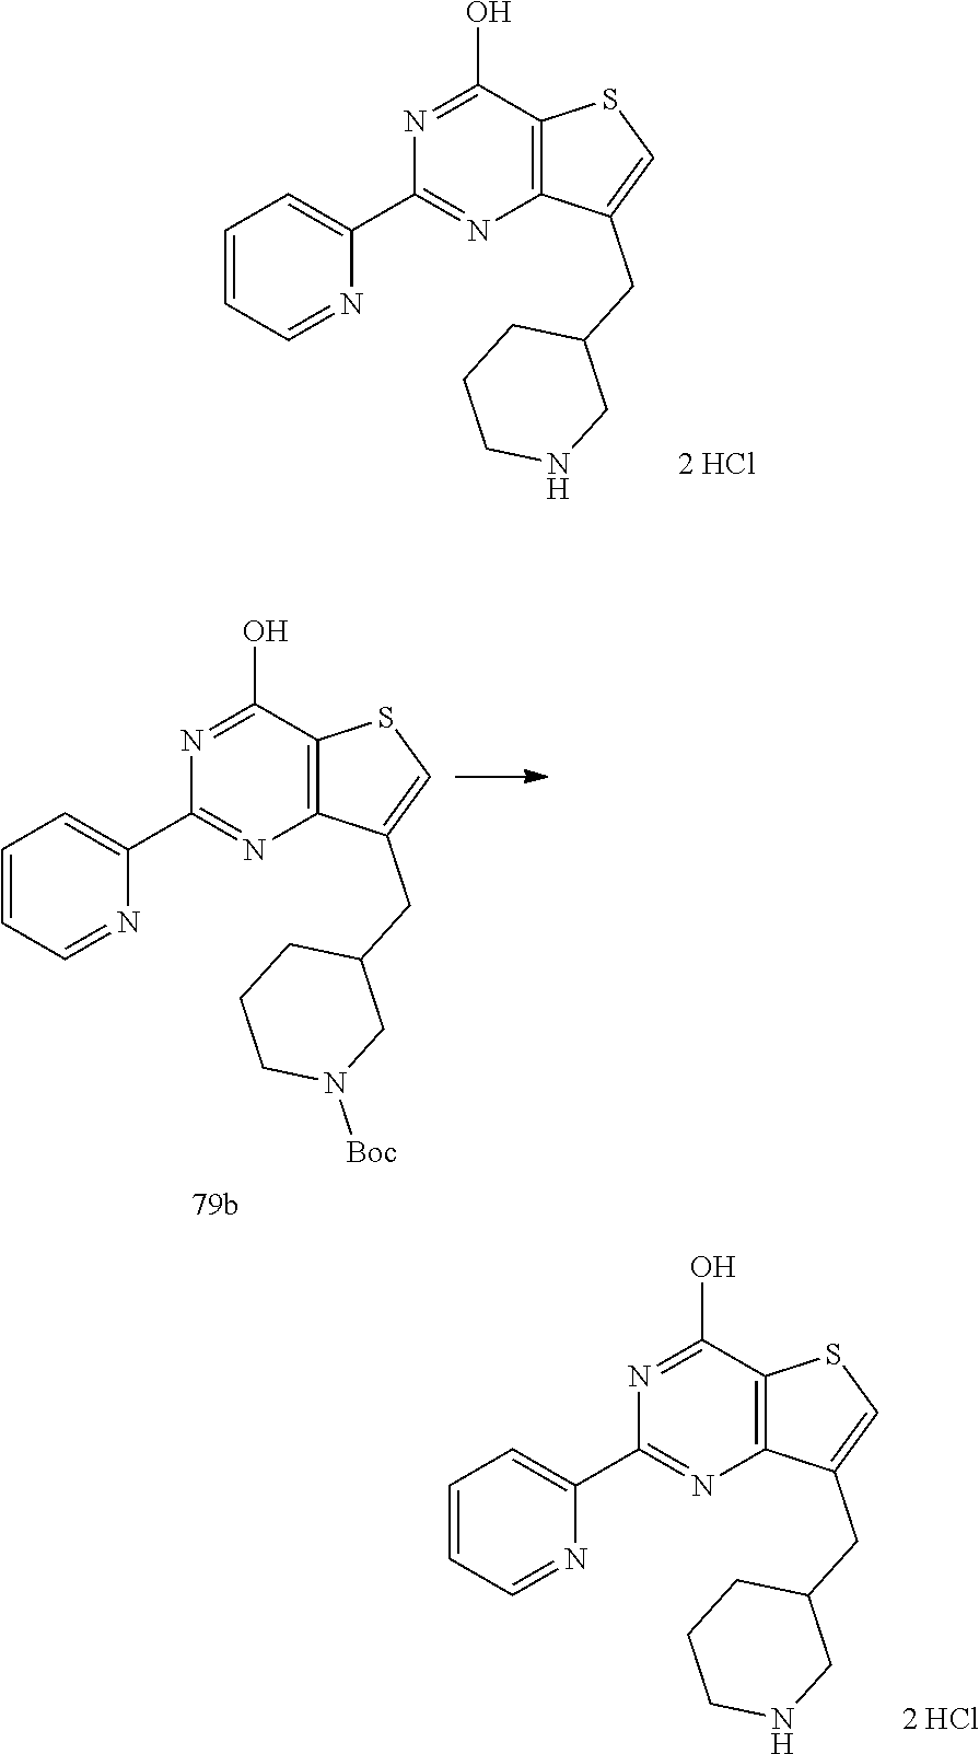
N1=C(O)C2=C(N=C1C1=CC=CC=N1)C(CC1CCCNC1)=CS2.N1=C(O)C2=C(N=C1C1=CC=CC=N1)C(CC1CCCN([Boc])C1)=CS2.N1=C(O)C2=C(N=C1C1=CC=CC=N1)C(CC1CCCNC1)=CS2
